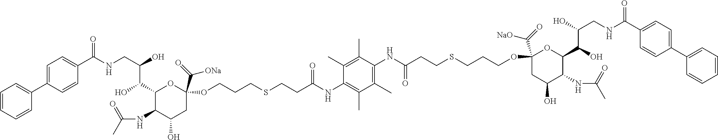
C1=CC=CC(C2=CC=C(C(NCC(O)C(C3C(NC(C)=O)C(O)CC(C(=O)[ONa])(OCCCSCCC(NC4=C(C)C(C)=C(NC(CCSCCCOC5(C(=O)[NaO])CC(O)C(NC(C)=O)C(C(O)C(O)CNC(C6=CC=C(C7=CC=CC=C7)C=C6)=O)O5)=O)C(C)=C4C)=O)O3)O)=O)C=C2)=C1
